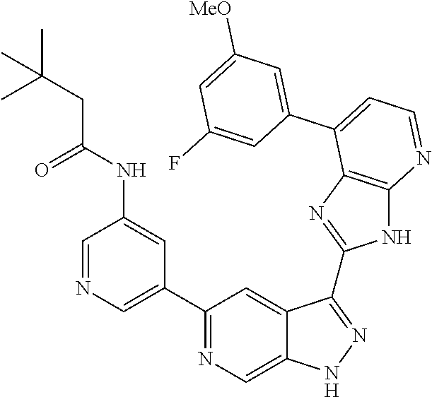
C1(C2=NC=C3C(=C2)C(C2=NC4=C(N2)N=CC=C4C2=CC([MeO])=CC(F)=C2)=NN3)=CN=CC(NC(CC(C)(C)C)=O)=C1
